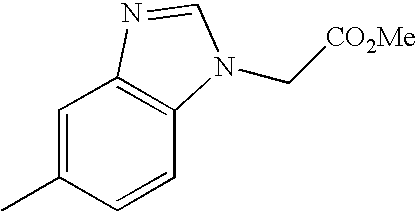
C1=C(C)C=CC2=C1N=CN2C[CO2Me]
